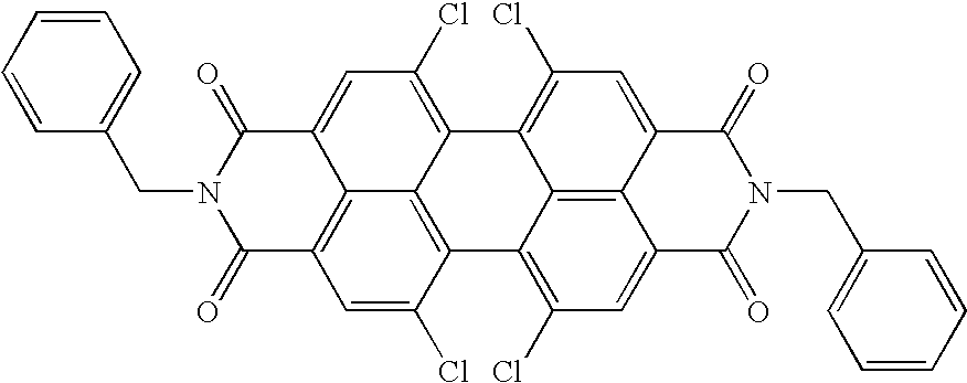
C(N1C(=O)C2=C3C(=CC(Cl)=C4C3=C(C(Cl)=C2)C2=C(Cl)C=C3C5=C2C4=C(Cl)C=C5C(=O)N(CC2=CC=CC=C2)C3=O)C1=O)C1=CC=CC=C1
